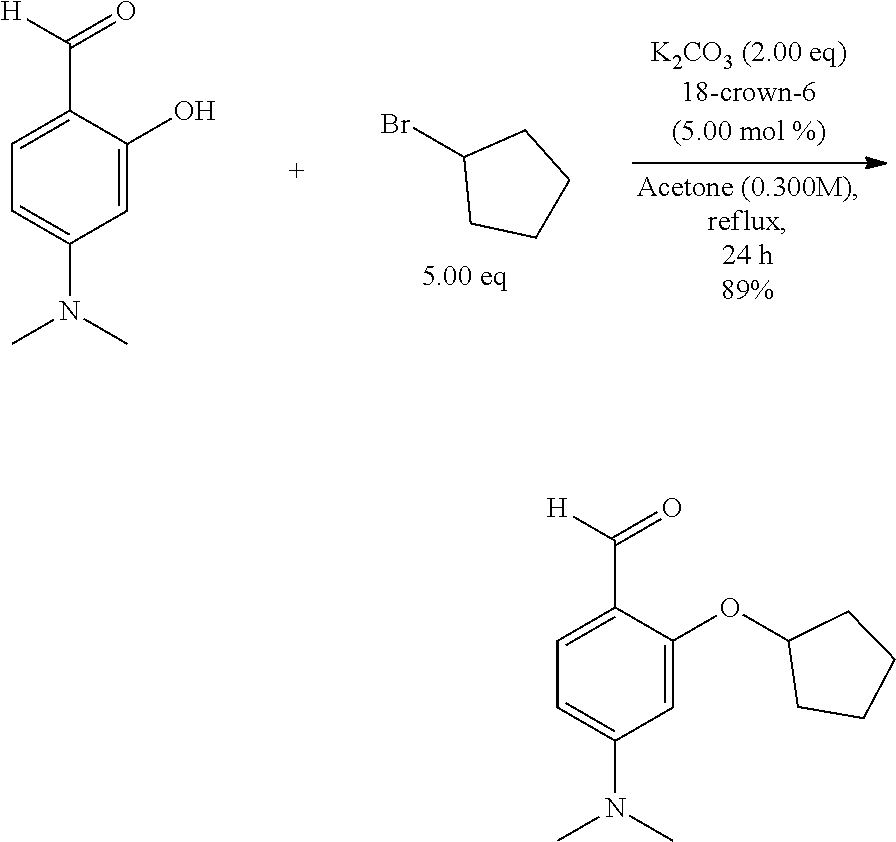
C1=C(N(C)C)C=C(O)C(C([H])=O)=C1.BrC1CCCC1.C1=C(N(C)C)C=C(OC2CCCC2)C(C([H])=O)=C1
